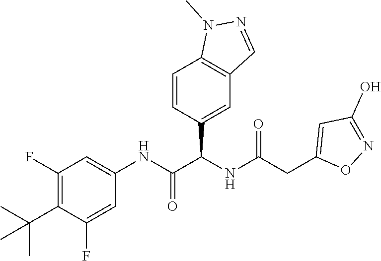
C1(F)=C(C(C)(C)C)C(F)=CC(NC(=O)C(NC(CC2=CC(O)=NO2)=O)C2=CC3=C(C=C2)N(C)N=C3)=C1
